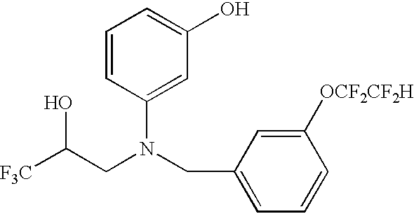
[F3C]C(CN(CC1=CC=CC([OCF2CF2H])=C1)C1=CC(O)=CC=C1)O
